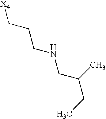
[X4]CCCNCC(CC)C
